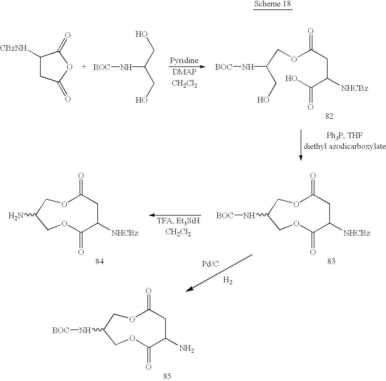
C1([CBzNH])CC(=O)OC1=O.N(C(CO)CO)[BOC].O(C(CC(C(O)=O)[NHCBz])=O)CC(CO)N[BOC].[H2].O1C(=O)CC(N)C(=O)OCC(N[BOC])C1.O1C(=O)CC([NHCBz])C(=O)OCC(N[BOC])C1.O1C(=O)CC([NHCBz])C(=O)OCC(N)C1
